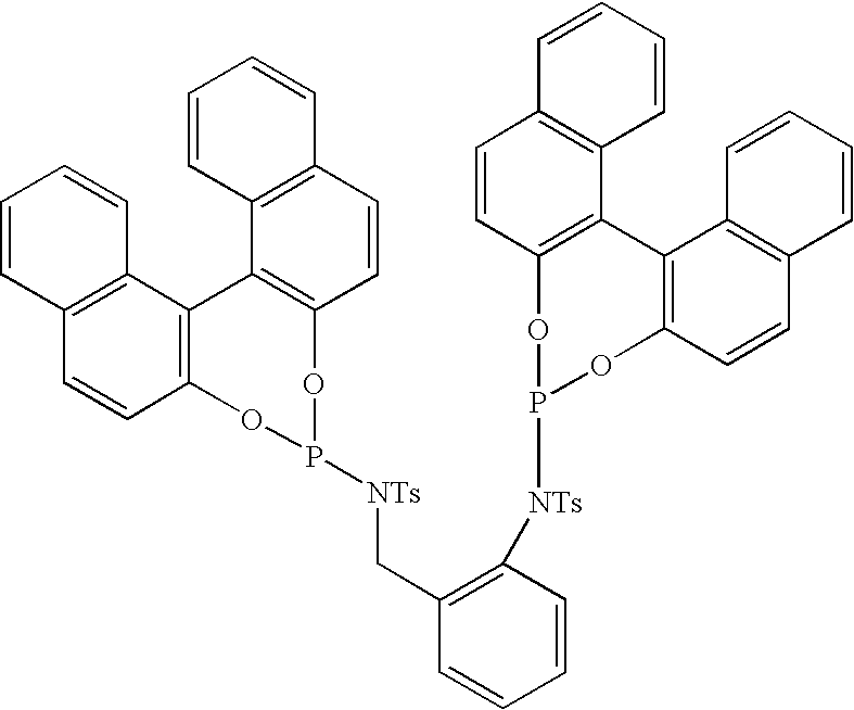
C12=C(C=CC3=C1C1=C(C=CC4=C1C=CC=C4)OP([NTs]CC1=C([NTs]P4OC5=C(C6=C(C=C5)C=CC=C6)C5=C(O4)C=CC4=C5C=CC=C4)C=CC=C1)O3)C=CC=C2
